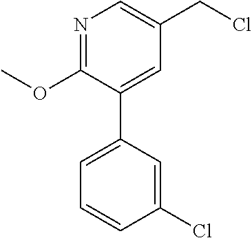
N1=C(OC)C(C2=CC=CC(Cl)=C2)=CC(CCl)=C1
